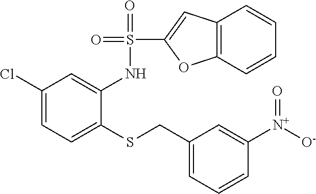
C1(Cl)=CC=C(SCC2=CC=CC([N+]([O-])=O)=C2)C(NS(=O)(=O)C2=CC3=C(C=CC=C3)O2)=C1
